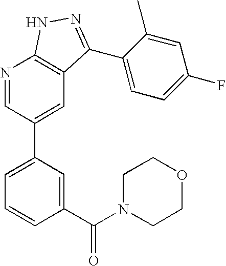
N1=CC(C2=CC=CC(C(=O)N3CCOCC3)=C2)=CC2=C1NN=C2C1=CC=C(F)C=C1C
